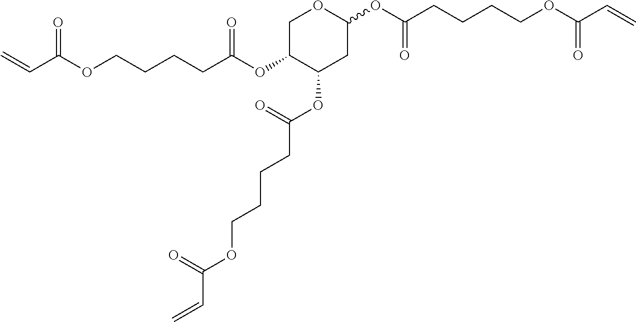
C=CC(OCCCCC(OC1C(OC(=O)CCCCOC(C=C)=O)CC(OC(CCCCOC(C=C)=O)=O)OC1)=O)=O
